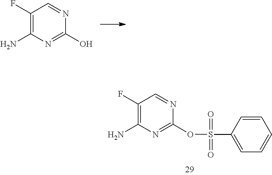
C1(F)=C(N)N=C(O)N=C1.C1(F)=C(N)N=C(OS(C2=CC=CC=C2)(=O)=O)N=C1
